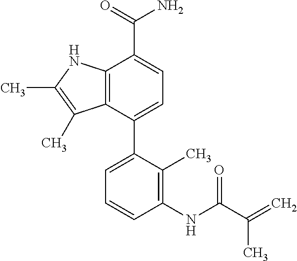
C12=C(C(C3=CC=CC(NC(C(=C)C)=O)=C3C)=CC=C1C(=O)N)C(C)=C(C)N2
